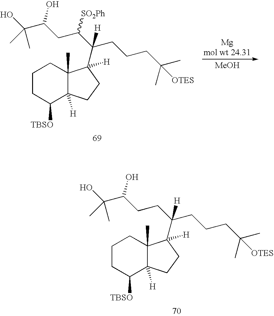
C1CC([TBSO])C2([H])C(C)(C1)C(C(CCCC(C)([OTES])C)(C(CC(C(O)(C)C)O)[SO2Ph])[H])([H])CC2.[Mg].[MeOH].C1CC([TBSO])C2([H])C(C)(C1)C(C(CCCC(C)([OTES])C)(CCC(C(O)(C)C)O)[H])([H])CC2
